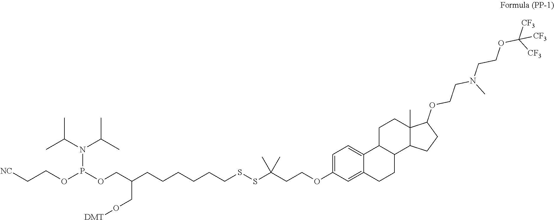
C(C(CCCCCCSSC(CCOC1=CC=C2C(=C1)CCC1C2CCC2(C)C1CCC2OCCN(C)CCOC([CF3])([CF3])[CF3])(C)C)CO[DMT])OP(OCC[NC])N(C(C)C)C(C)C
